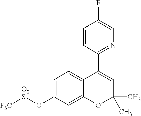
C1=C(O[O2S][F3C])C=C2C(=C1)C(C1=NC=C(F)C=C1)=CC(C)(C)O2
